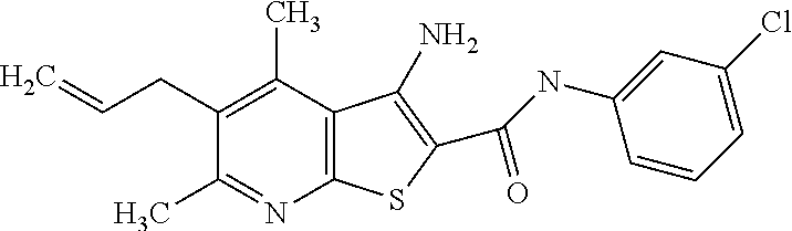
C12=C(C(C)=C(CC=C)C(C)=N1)C(N)=C(C(=O)NC1=CC(Cl)=CC=C1)S2
